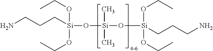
[Si](C)(C)(O[Si](OCC)(OCC)CCCN)O[Si](OCC)(OCC)CCCN
